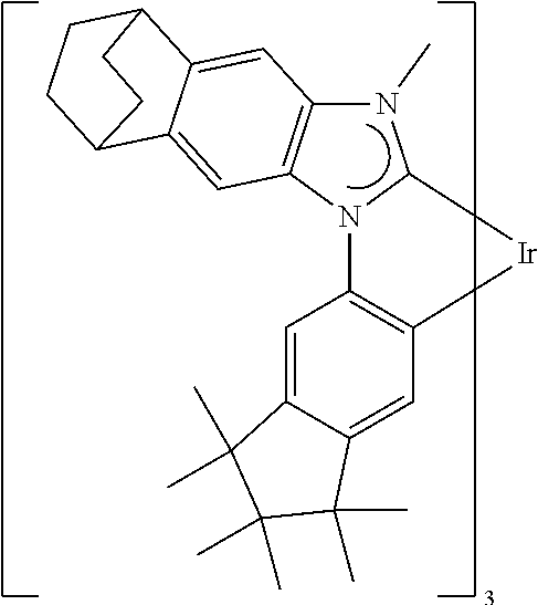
C12=C(C=C3C(=C1)C(C)(C)C(C)(C)C3(C)C)[Ir]C1N2C2=C(N1C)C=C1C(=C2)C2CCC1CC2
